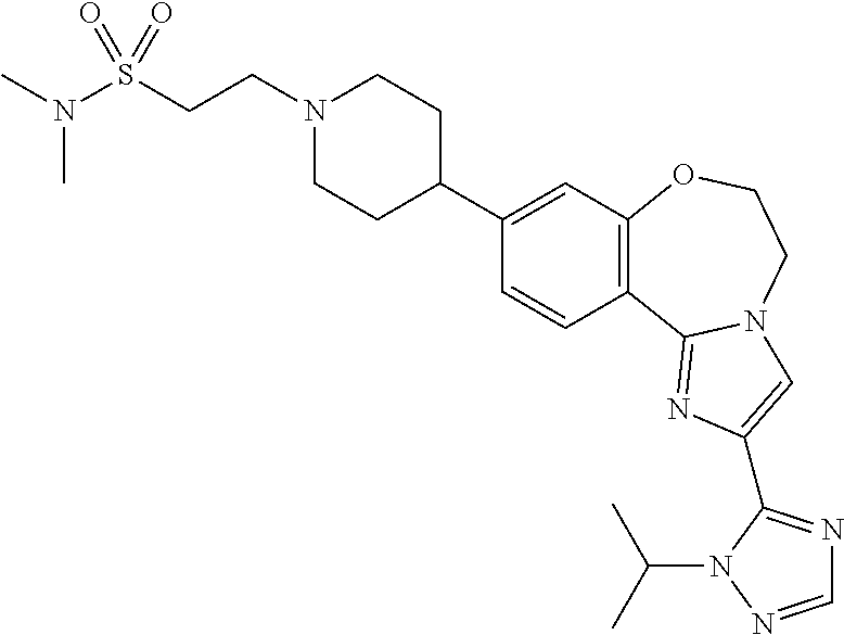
C1(C2CCN(CCS(N(C)C)(=O)=O)CC2)=CC2=C(C=C1)C1=NC(C3=NC=NN3C(C)C)=CN1CCO2
